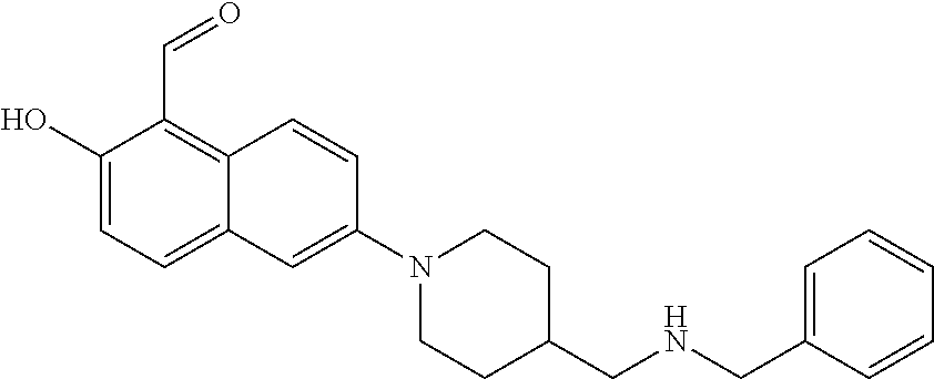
C1(O)=CC=C2C(=C1C=O)C=CC(N1CCC(CNCC3=CC=CC=C3)CC1)=C2
